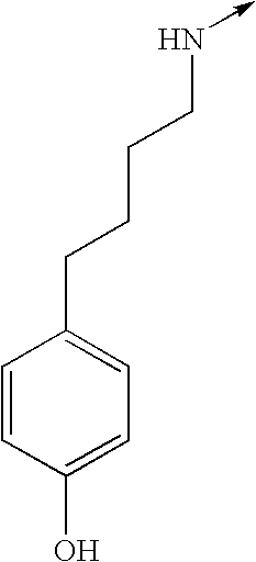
C1=CC(O)=CC=C1CCCCN->C
